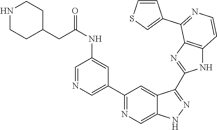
C1(C2=NC=C3C(=C2)C(C2=NC4=C(N2)C=CN=C4C2=CSC=C2)=NN3)=CN=CC(NC(CC2CCNCC2)=O)=C1
